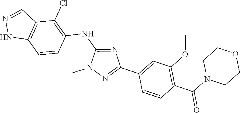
N1(C)N=C(C2=CC(OC)=C(C(N3CCOCC3)=O)C=C2)N=C1NC1=C(Cl)C2=C(NN=C2)C=C1
